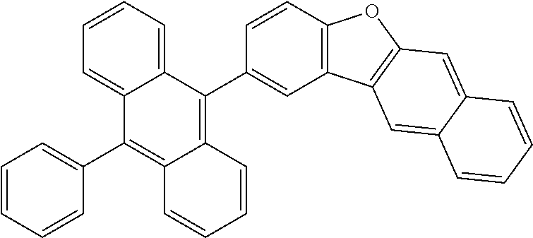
C1=CC=C2C(=C1)C(C1=CC=CC=C1)=C1C(=C2C2=CC3=C(C=C2)OC2=C3C=C3C(=C2)C=CC=C3)C=CC=C1
